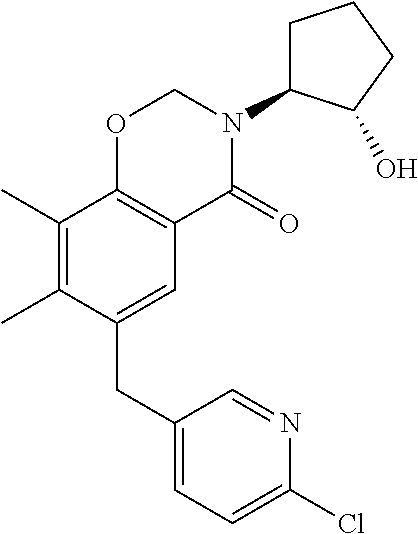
C1(CC2=CC3=C(C(C)=C2C)OCN(C2CCCC2O)C3=O)=CC=C(Cl)N=C1
